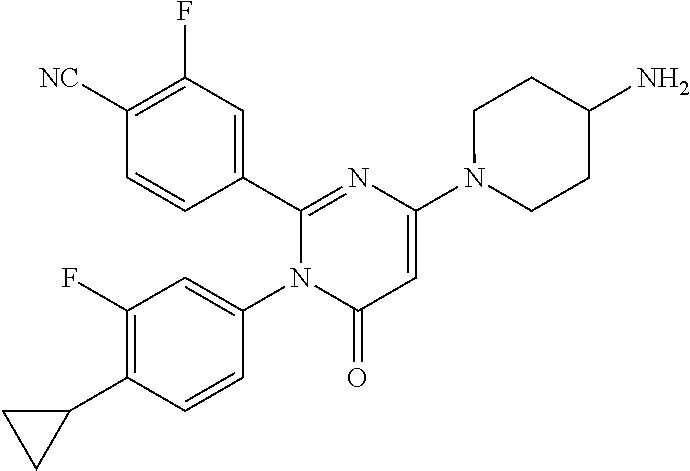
C1(C2=CC(F)=C([CN])C=C2)=NC(N2CCC(N)CC2)=CC(=O)N1C1=CC(F)=C(C2CC2)C=C1
